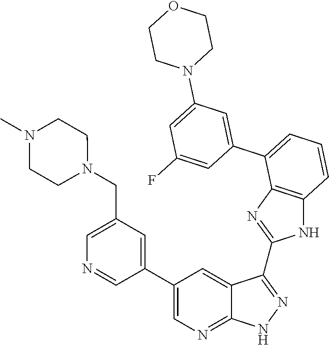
C1=C(CN2CCN(C)CC2)C=C(C2=CN=C3C(=C2)C(C2=NC4=C(N2)C=CC=C4C2=CC(N4CCOCC4)=CC(F)=C2)=NN3)C=N1
